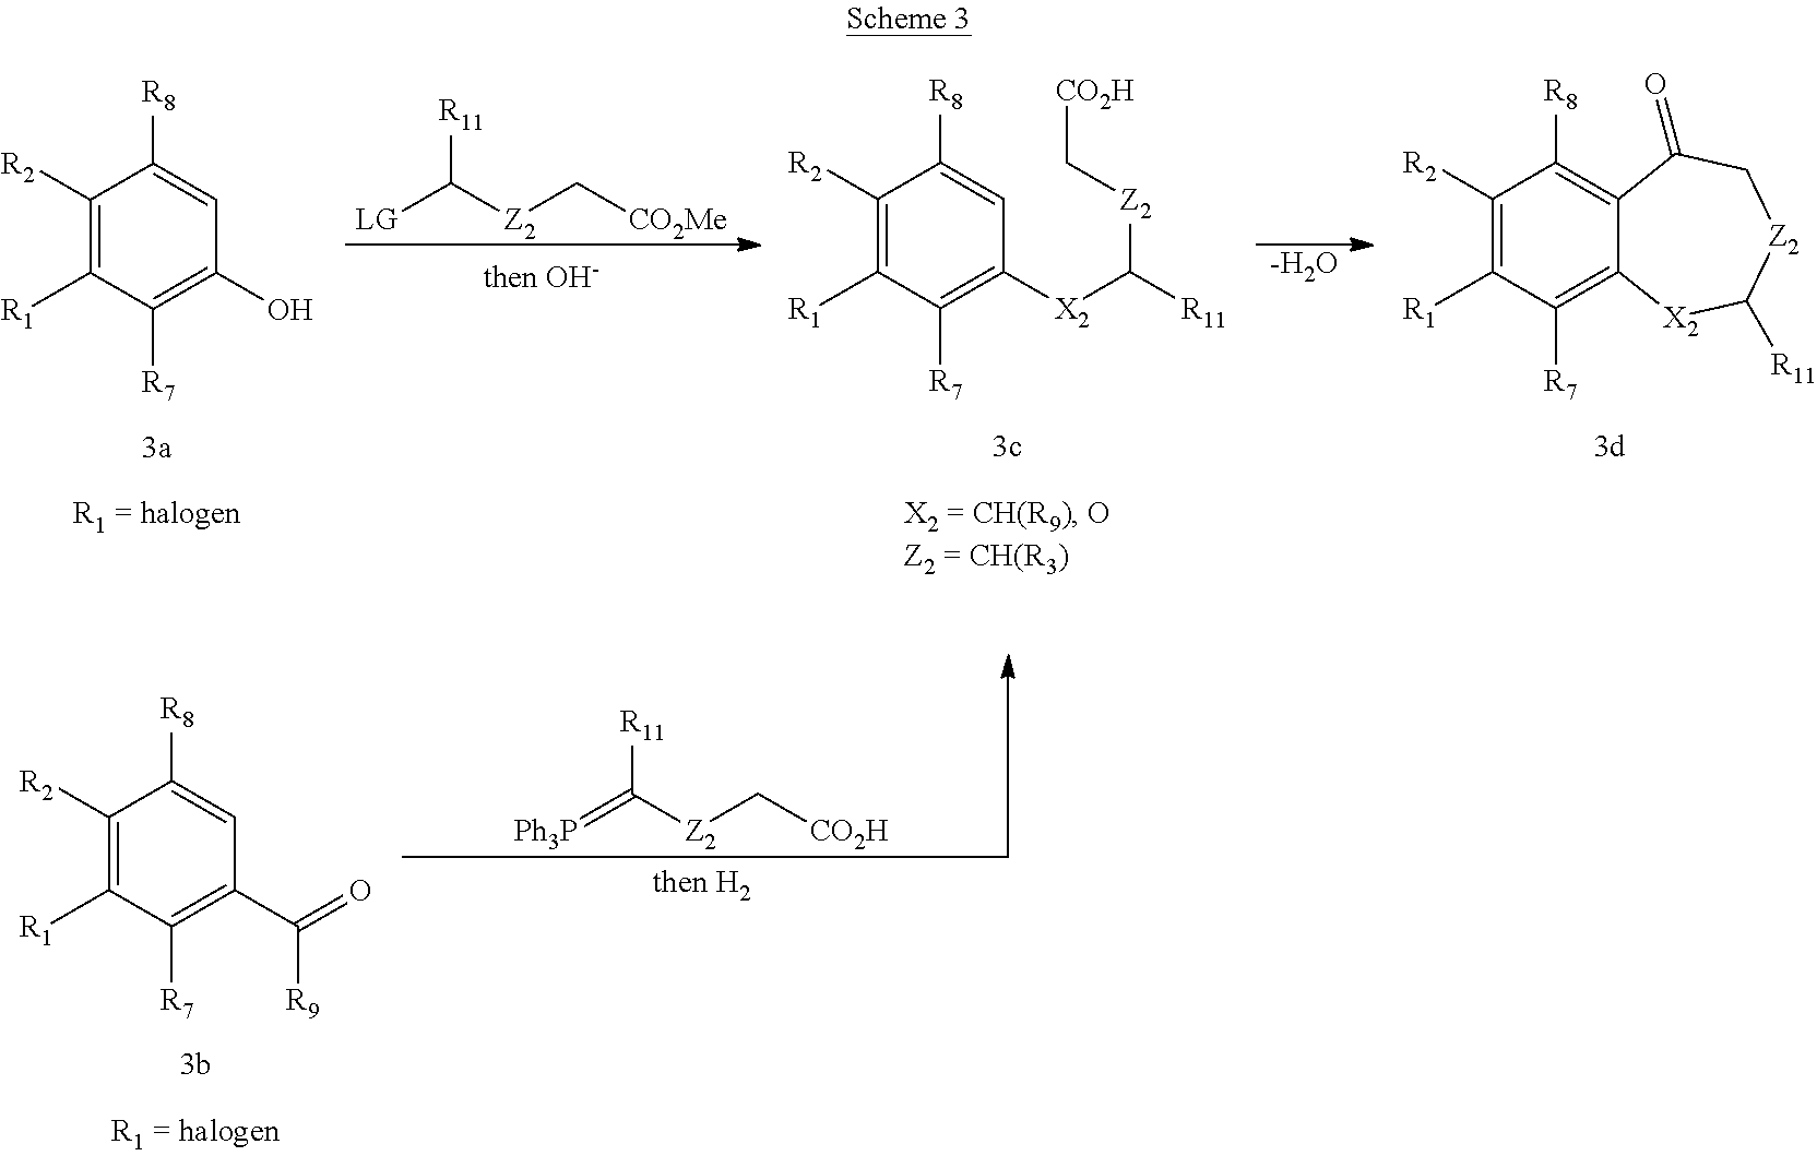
C1([R2])=C([R1])C([R7])=C(O)C=C1[R8].[R11]C([Z2]C[CO2Me])[LG].C1([R2])=C([R1])C([R7])=C([X2]C([R11])[Z2]C[CO2H])C=C1[R8].[-H2O].C1([R2])=C([R1])C([R7])=C2C(=C1[R8])C(=O)C[Z2]C([R11])[X2]2.C1([R2])=C([R1])C([R7])=C(C(=O)[R9])C=C1[R8].[R11]C([Z2]C[CO2H])=[Ph3P]
